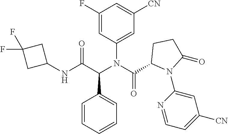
C1(F)=CC(N(C(C2N(C3=CC([CN])=CC=N3)C(=O)CC2)=O)C(C(NC2CC(F)(F)C2)=O)C2=CC=CC=C2)=CC([CN])=C1
